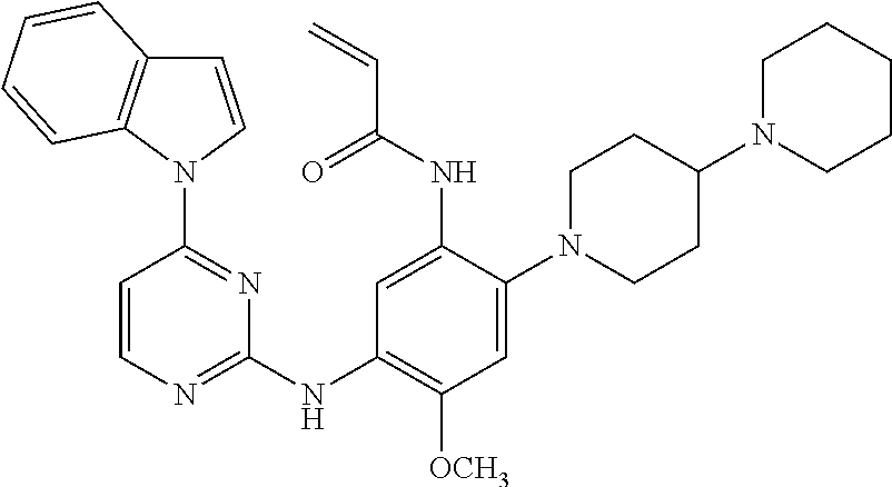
C1=CN(C2=NC(NC3=C([OCH3])C=C(N4CCC(N5CCCCC5)CC4)C(NC(C=C)=O)=C3)=NC=C2)C2=C1C=CC=C2
